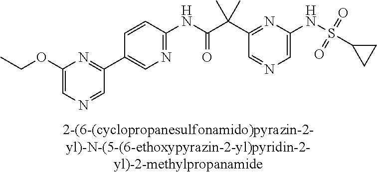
C1(NC(=O)C(C2=NC(NS(C3CC3)(=O)=O)=CN=C2)(C)C)=NC=C(C2=NC(OCC)=CN=C2)C=C1
